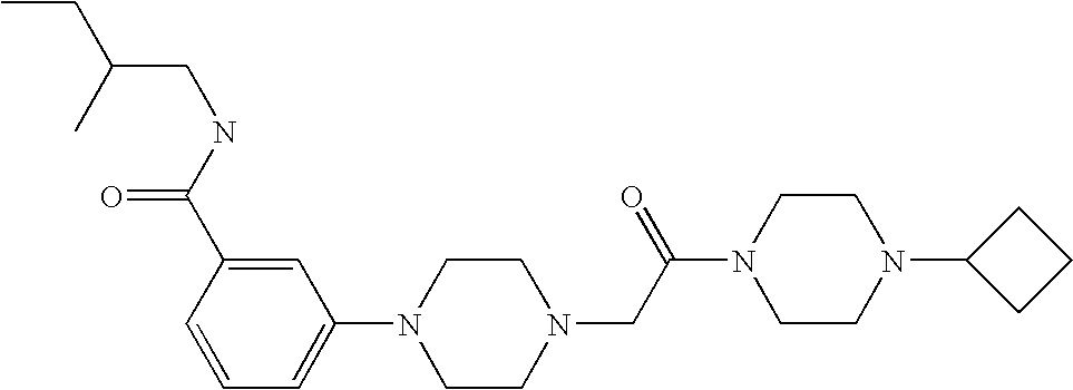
C(CNC(C1=CC(N2CCN(CC(N3CCN(C4CCC4)CC3)=O)CC2)=CC=C1)=O)(CC)C
